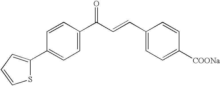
S1C(C2=CC=C(C(C=CC3=CC=C([COONa])C=C3)=O)C=C2)=CC=C1
